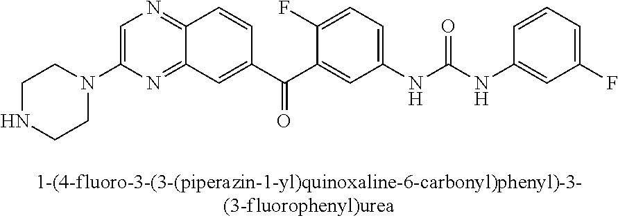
C1(N2CCNCC2)=CN=C2C(=N1)C=C(C(=O)C1=CC(NC(=O)NC3=CC(F)=CC=C3)=CC=C1F)C=C2
